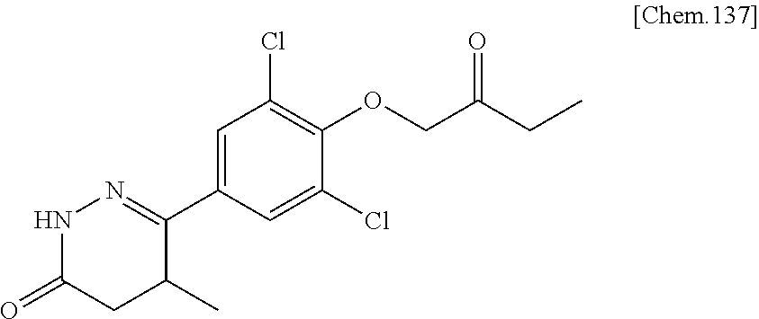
C1(C2=NNC(=O)CC2C)=CC(Cl)=C(OCC(CC)=O)C(Cl)=C1
